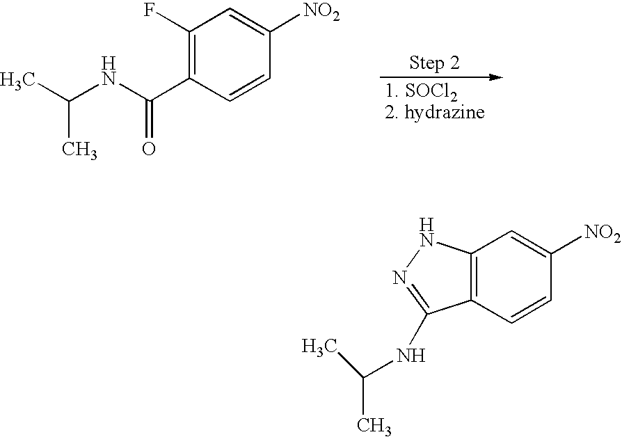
CC(NC(C1=C(F)C=C([NO2])C=C1)=O)C.C12=C(C=CC([NO2])=C1)C(NC(C)C)=NN2
